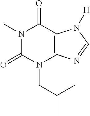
N1(C)C(=O)N(CC(C)C)C2=C(C1=O)N([H])C=N2
